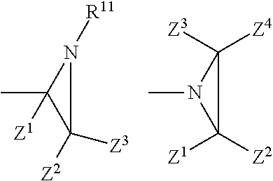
CC1([Z1])C([Z3])([Z2])N1[R11].CN1C([Z2])([Z1])C1([Z4])[Z3]
